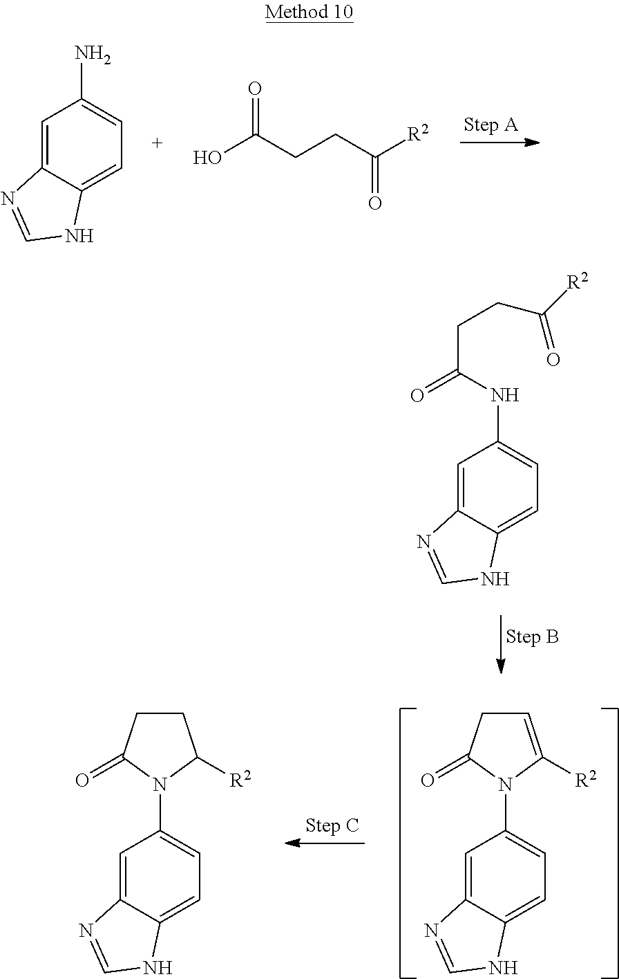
C1=C2C(=CC=C1N)NC=N2.OC(CCC([R2])=O)=O.C1=C2C(=CC=C1NC(=O)CCC([R2])=O)NC=N2.C1=C2C(=CC=C1N1C([R2])=CCC1=O)NC=N2.C1=C2C(=CC=C1N1C([R2])CCC1=O)NC=N2
